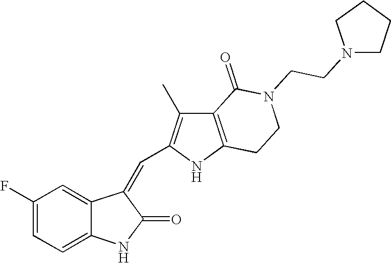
C1(F)=CC=C2C(=C1)C(=CC1=C(C)C3=C(N1)CCN(CCN1CCCC1)C3=O)C(=O)N2
